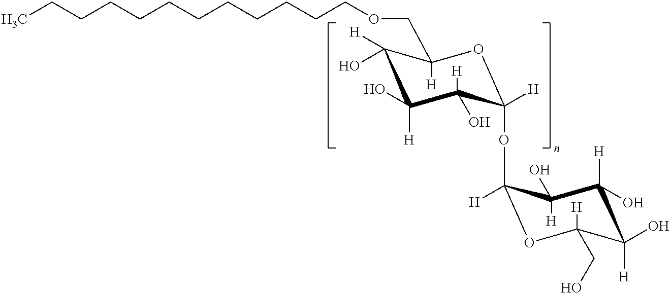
CCCCCCCCCCCCOCC1([H])OC([H])(OC2([H])OC([H])(CO)C([H])(O)C([H])(O)C2([H])O)C([H])(O)C([H])(O)C1([H])O
